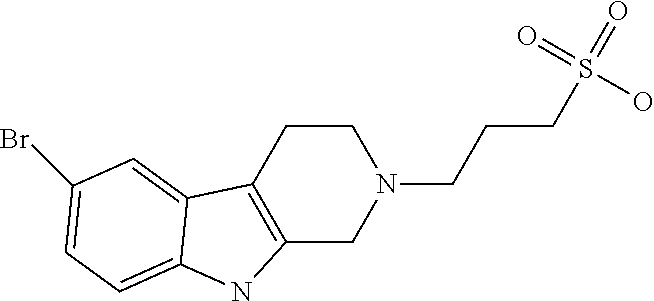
C1CC2=C(CN1CCCS(=O)(=O)O)NC1=CC=C(Br)C=C21
